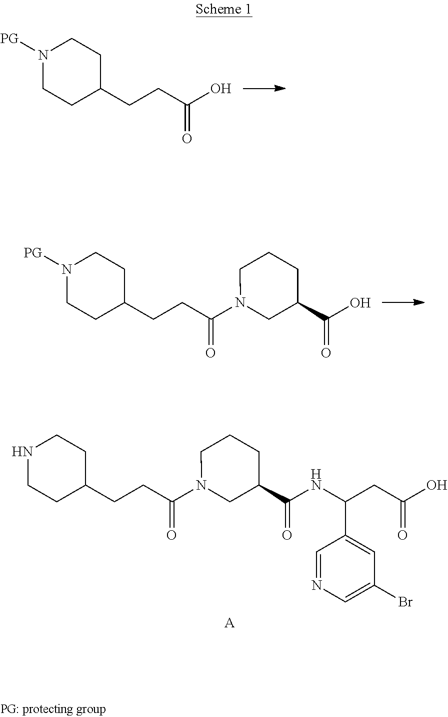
N1([PG])CCC(CCC(O)=O)CC1.N1([PG])CCC(CCC(N2CC(C(O)=O)CCC2)=O)CC1.N1CCC(CCC(N2CC(C(NC(CC(O)=O)C3=CC(Br)=CN=C3)=O)CCC2)=O)CC1.[A]
